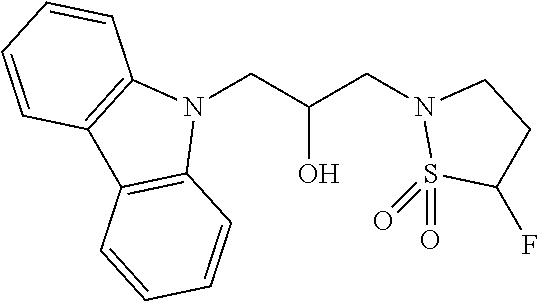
N1(CC(CN2S(=O)(=O)C(F)CC2)O)C2=C(C3=C1C=CC=C3)C=CC=C2
